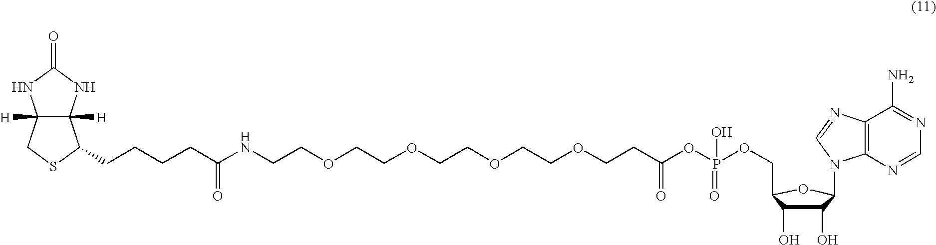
C1(O)C(O)C(COP(OC(CCOCCOCCOCCOCCNC(CCCCC2C3([H])C([H])(NC(=O)N3)CS2)=O)=O)(=O)O)OC1N1C2=C(C(N)=NC=N2)N=C1
